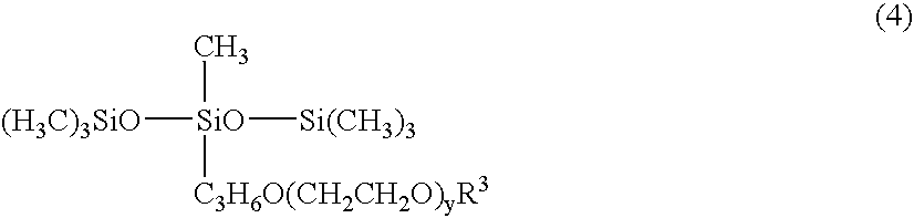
[(H3C)3SiO][SiO]([Si(CH3)3])(C)[C3H6O(CH2CH2O)yR3]
